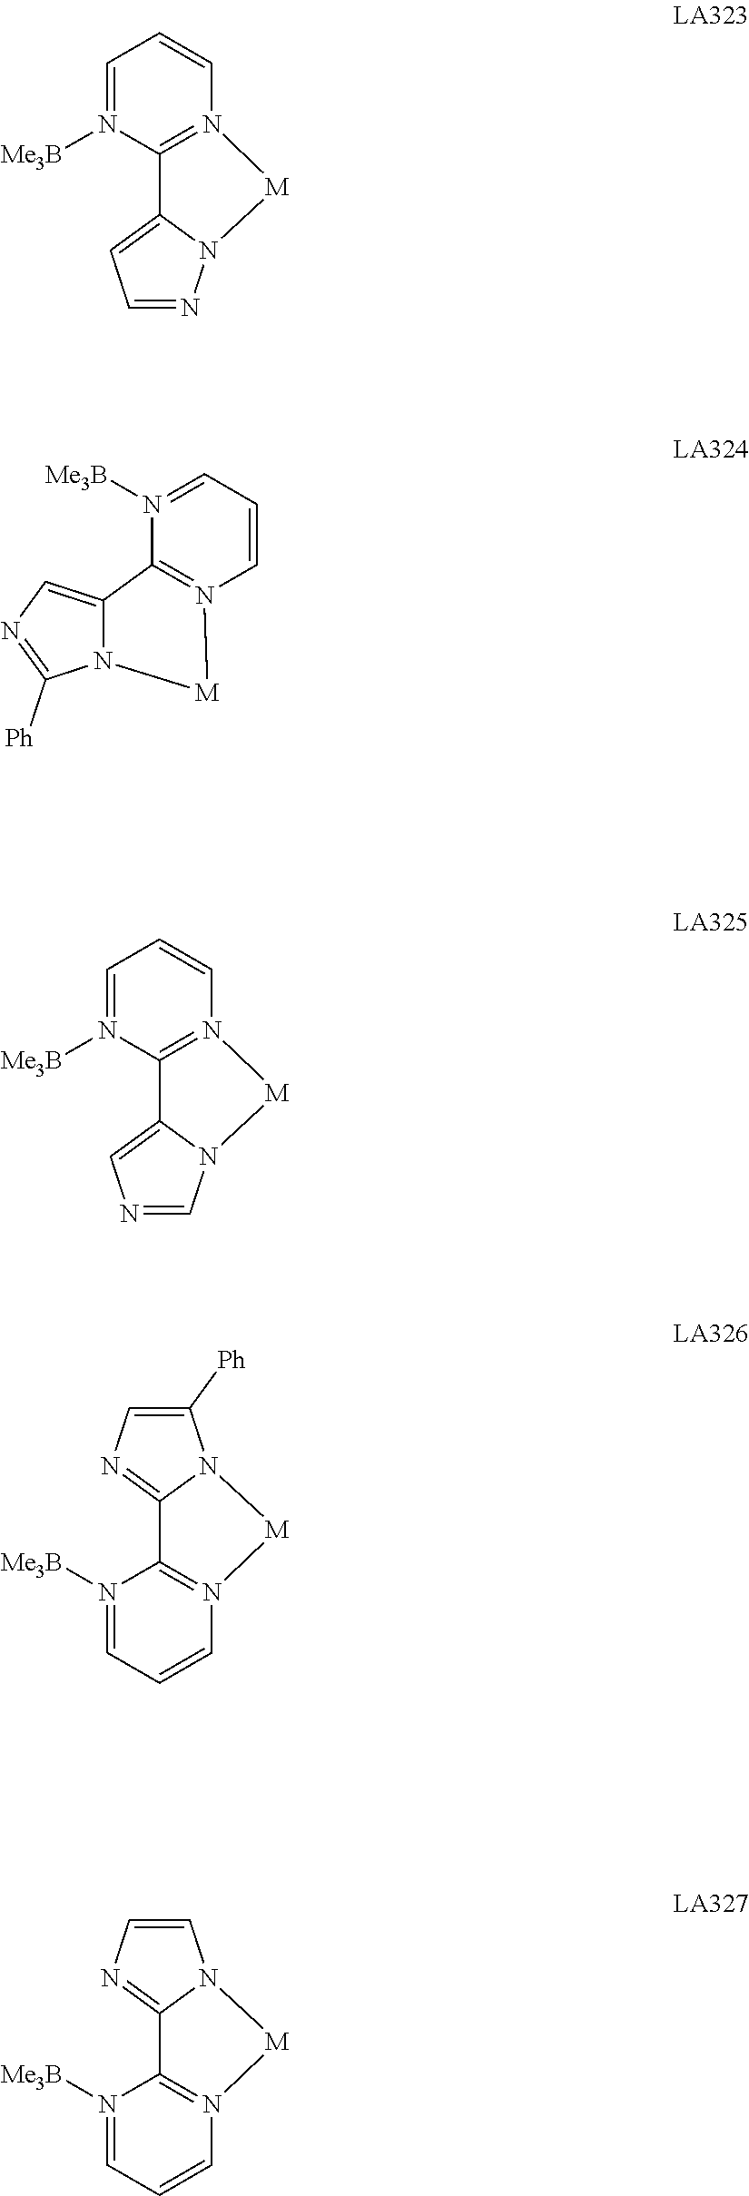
[Me3B]N1=CC=CN2=C1C1=CC=NN1[M]2.N12C(=CN=C1[Ph])C1=N(C=CC=N1[Me3B])[M]2.[Me3B]N1=CC=CN2=C1C1=CN=CN1[M]2.[Me3B]N1=CC=CN2=C1C1=NC=C([Ph])N1[M]2.[Me3B]N1=CC=CN2=C1C1=NC=CN1[M]2
